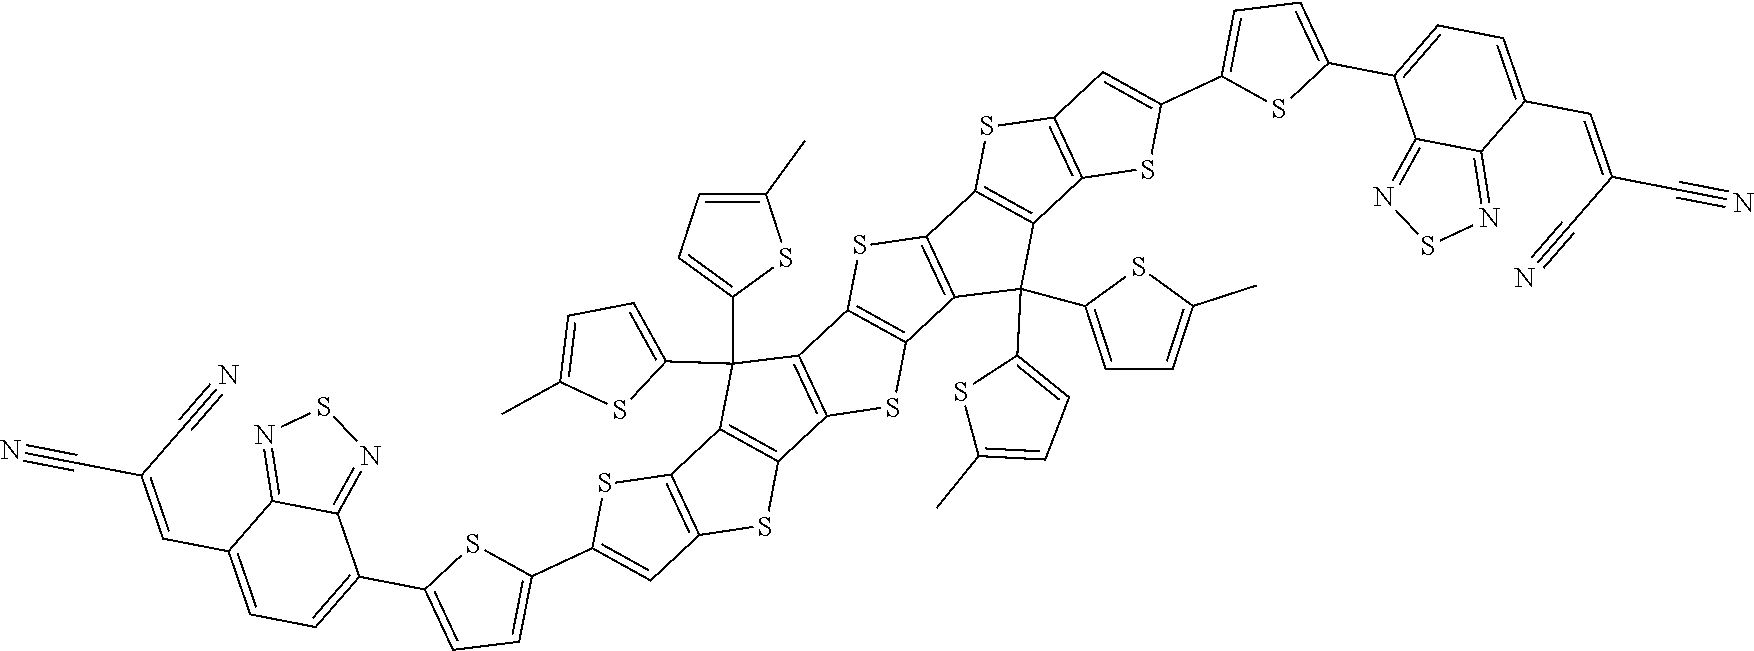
C12=C(C=C(C3=CC=C(C4=CC=C(C=C(C#N)C#N)C5=NSN=C45)S3)S1)SC1=C2C(C2=CC=C(C)S2)(C2=CC=C(C)S2)C2=C1SC1=C2SC2=C1C(C1=CC=C(C)S1)(C1=CC=C(C)S1)C1=C2SC2=C1SC(C1=CC=C(C3=CC=C(C=C(C#N)C#N)C4=NSN=C34)S1)=C2
